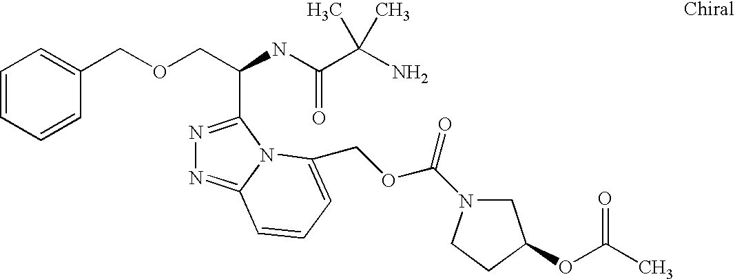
N1=C(C(COCC2=CC=CC=C2)NC(C(N)(C)C)=O)N2C(=N1)C=CC=C2COC(=O)N1CC(OC(C)=O)CC1
